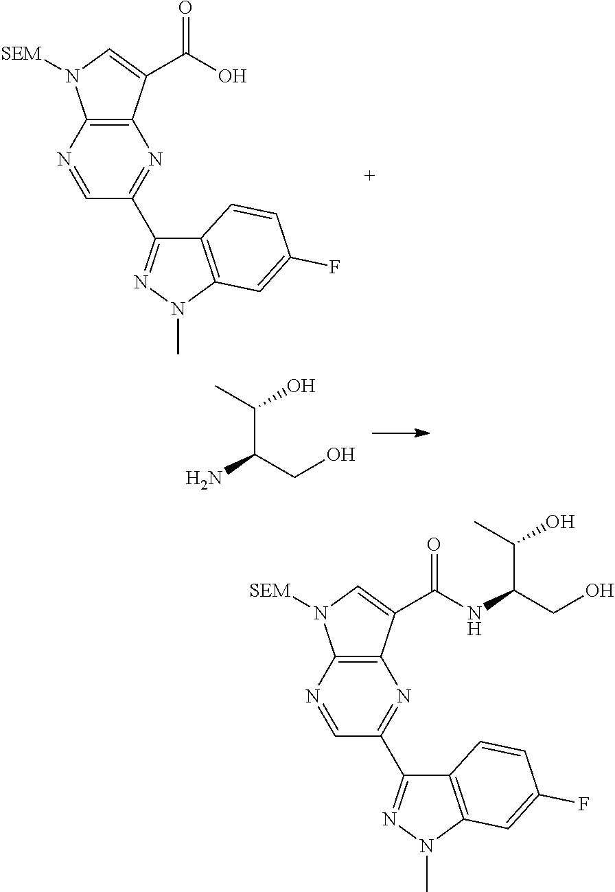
N1=C(C2=NN(C)C3=C2C=CC(F)=C3)C=NC2=C1C(C(O)=O)=CN2[SEM].C(C(CO)N)(C)O.N1=C(C2=NN(C)C3=C2C=CC(F)=C3)C=NC2=C1C(C(NC(CO)C(C)O)=O)=CN2[SEM]
